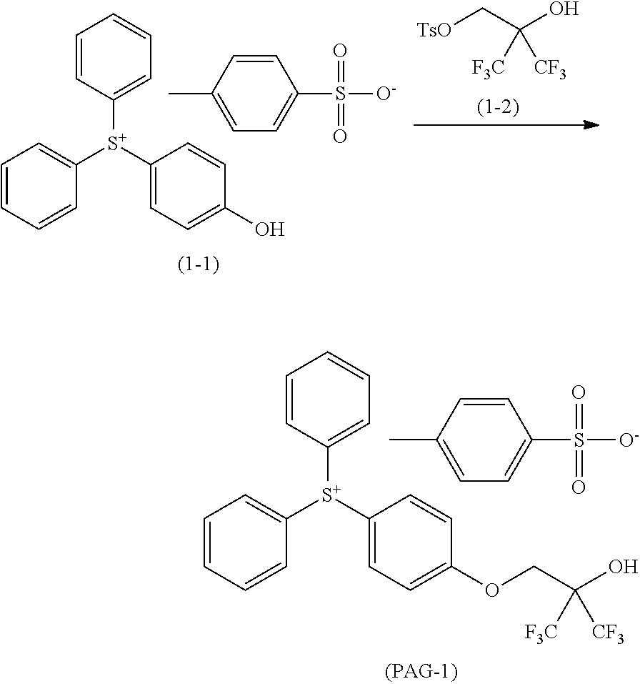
C1([S+](C2=CC=C(O)C=C2)C2=CC=CC=C2)=CC=CC=C1.CC1=CC=C(S([O-])(=O)=O)C=C1.[TsO]CC(O)([F3C])[CF3].CC1=CC=C(S([O-])(=O)=O)C=C1.C1([S+](C2=CC=C(OCC(O)([F3C])[CF3])C=C2)C2=CC=CC=C2)=CC=CC=C1
